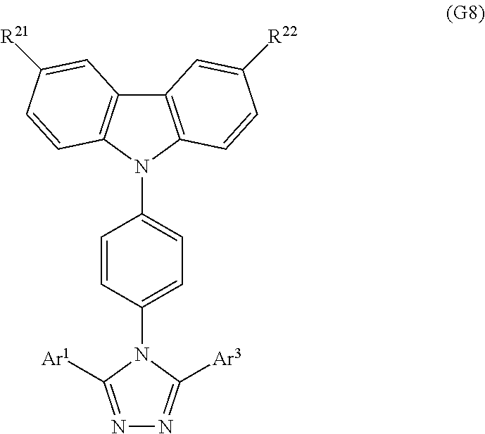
N1=C([Ar1])N(C2=CC=C(N3C4=C(C5=C3C=CC([R21])=C5)C=C([R22])C=C4)C=C2)C([Ar3])=N1
